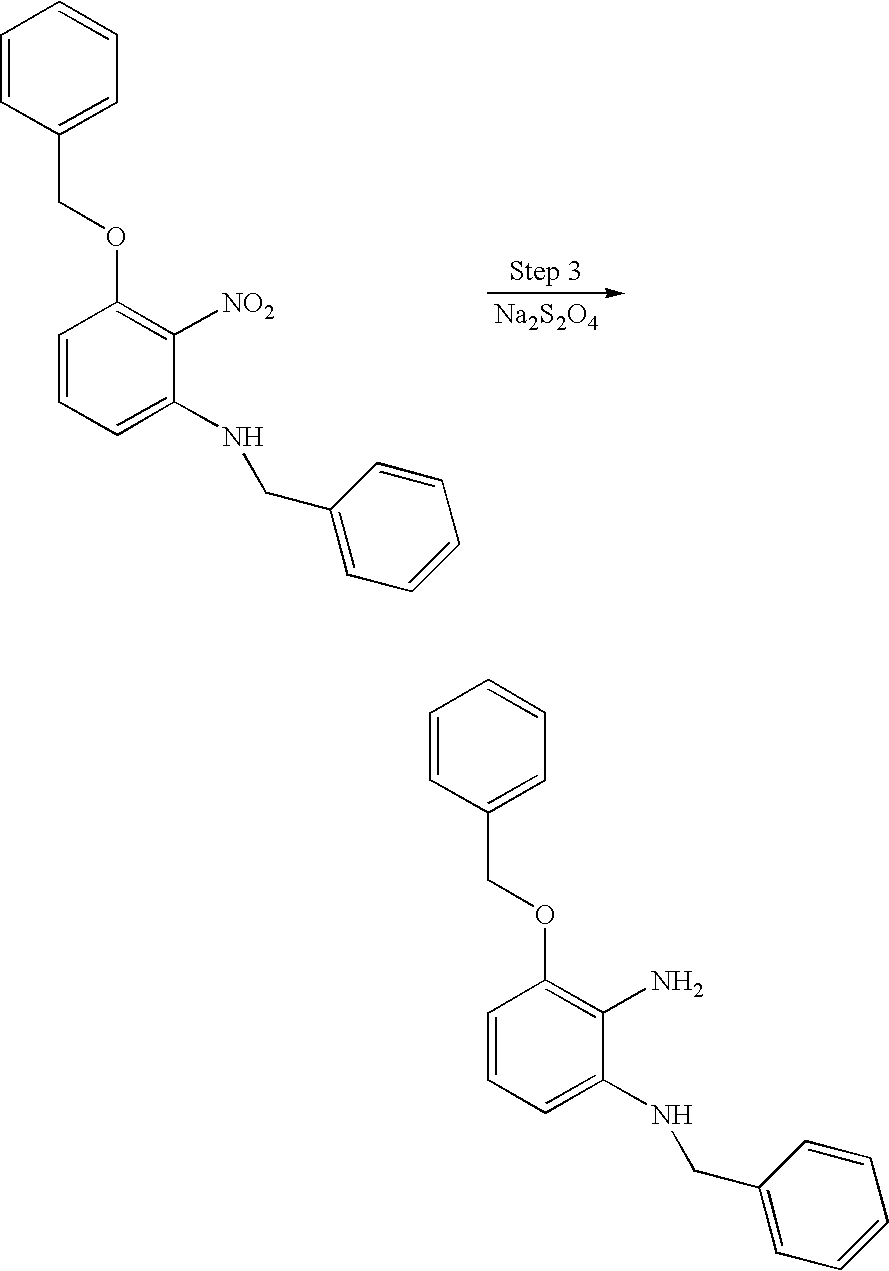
[Na2S2O4].C1=CC=C(NCC2=CC=CC=C2)C([NO2])=C1OCC1=CC=CC=C1.C1=CC=C(NCC2=CC=CC=C2)C(N)=C1OCC1=CC=CC=C1
